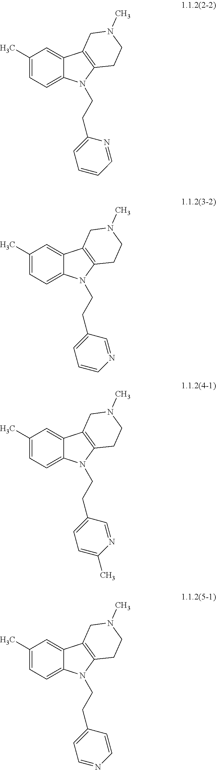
C1(C)=CC=C2C(=C1)C1=C(N2CCC2=CC=CC=N2)CCN(C)C1.C1(C)=CC=C2C(=C1)C1=C(N2CCC2=CC=CN=C2)CCN(C)C1.C1(C)=CC=C2C(=C1)C1=C(N2CCC2=CC=C(C)N=C2)CCN(C)C1.C1(C)=CC=C2C(=C1)C1=C(N2CCC2=CC=NC=C2)CCN(C)C1
